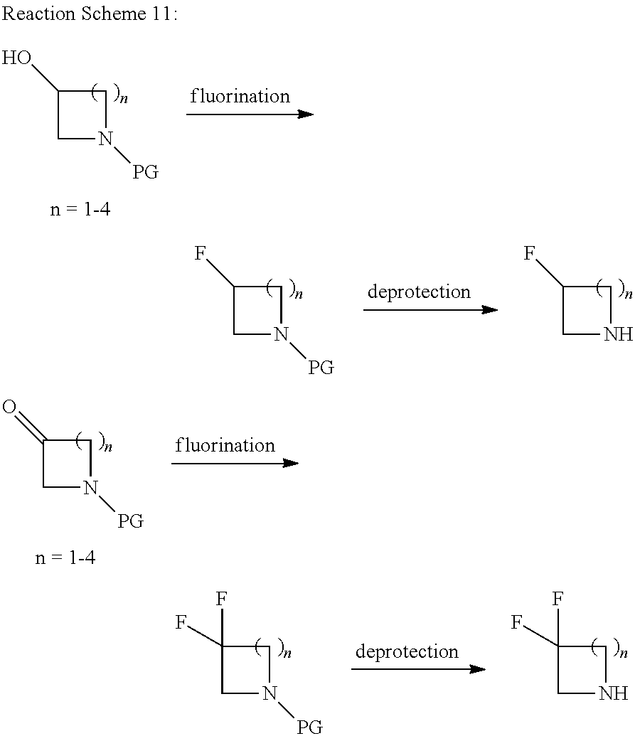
C1(O)CN([PG])C1.C1(F)CN([PG])C1.C1(F)CNC1.C1(=O)CN([PG])C1.C1(F)(F)CN([PG])C1.C1(F)(F)CNC1
